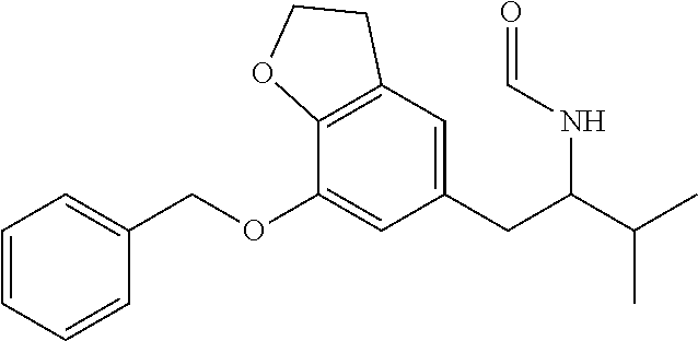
C1=C(CC(C(C)C)NC=O)C=C(OCC2=CC=CC=C2)C2=C1CCO2
